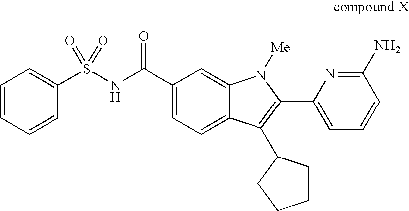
C12=CC(C(NS(C3=CC=CC=C3)(=O)=O)=O)=CC=C1C(C1CCCC1)=C(C1=CC=CC(N)=N1)N2[Me]
